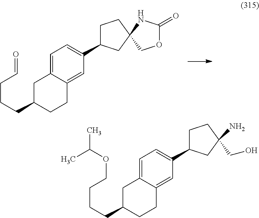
C1=C2C(=CC(C3CCC4(C3)COC(=O)N4)=C1)CCC(CCCC=O)C2.C1=C2C(=CC(C3CCC(CO)(N)C3)=C1)CCC(CCCCOC(C)C)C2
